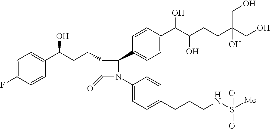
C1(=O)C(CCC(C2=CC=C(F)C=C2)O)C(C2=CC=C(C(C(CCC(CO)(CO)O)O)O)C=C2)N1C1=CC=C(CCCNS([Me])(=O)=O)C=C1
